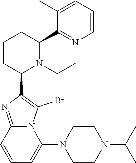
C1CC(C2=C(Br)N3C(=N2)C=CC=C3N2CCN(C(C)C)CC2)N(CC)C(C2=NC=CC=C2C)C1
